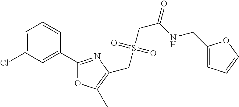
C1=C(Cl)C=C(C2=NC(CS(CC(=O)NCC3=CC=CO3)(=O)=O)=C(C)O2)C=C1
